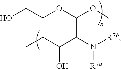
C1(CO)C(C)C(O)C(N([R7b])[R7a])C(OC)O1
